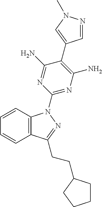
C1=CC2=C(C=C1)C(CCC1CCCC1)=NN2C1=NC(N)=C(C2=CN(C)N=C2)C(N)=N1
